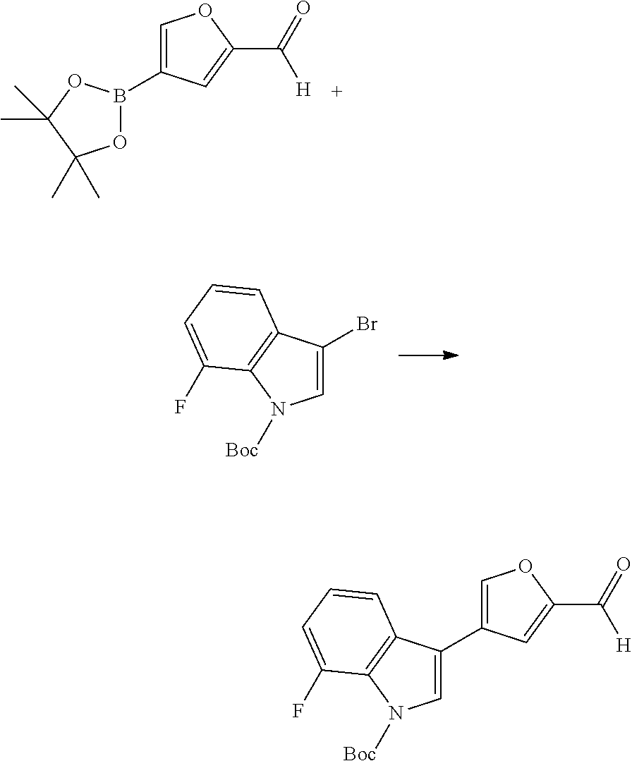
C1=C(B2OC(C)(C)C(C)(C)O2)C=C(C(=O)[H])O1.C1=C(Br)C2=C(N1[Boc])C(F)=CC=C2.C1=C(C2=COC(C([H])=O)=C2)C2=C(N1[Boc])C(F)=CC=C2
